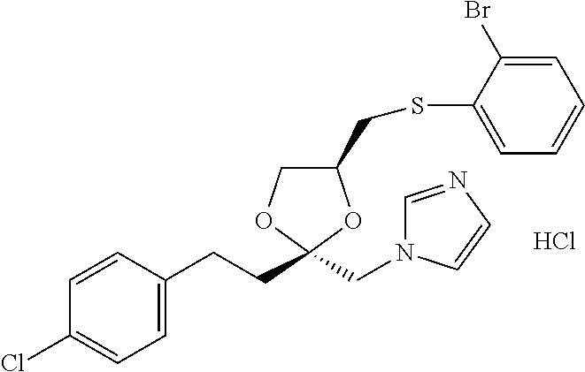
C1=CC(CCC2(CN3C=NC=C3)OC(CSC3=CC=CC=C3Br)CO2)=CC=C1Cl.Cl
